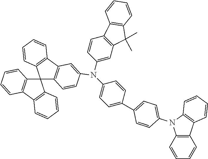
C1(N(C2=CC3=C(C=C2)C2=C(C3(C)C)C=CC=C2)C2=CC3=C(C4(C5=C3C=CC=C5)C3=C(C5=C4C=CC=C5)C=CC=C3)C=C2)=CC=C(C2=CC=C(N3C4=C(C5=C3C=CC=C5)C=CC=C4)C=C2)C=C1
